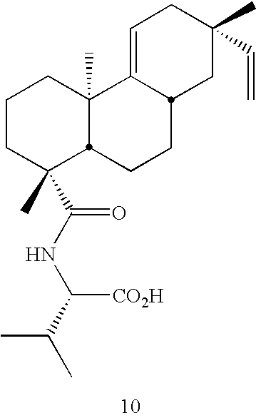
C1CC(C(=O)NC([CO2H])C(C)C)(C)C2C(C)(C1)C1=CCC(C)(C=C)CC1CC2
